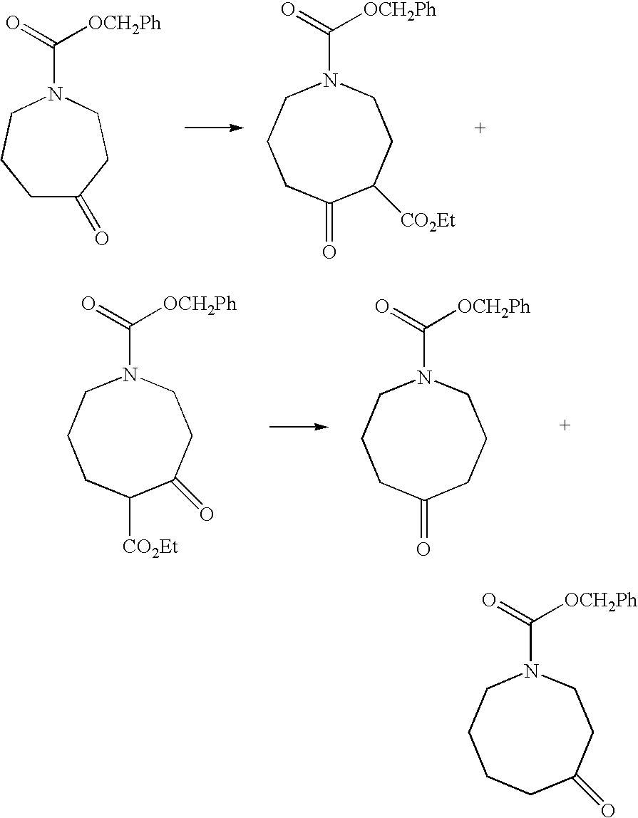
C1C(=O)CCN(C(=O)[OCH2Ph])CC1.N1(C(=O)[OCH2Ph])CCCC(=O)C([CO2Et])CC1.N1(C(=O)[OCH2Ph])CCCC([CO2Et])C(=O)CC1.N1(C(=O)[OCH2Ph])CCCC(=O)CCC1.N1(C(=O)[OCH2Ph])CCCCC(=O)CC1
